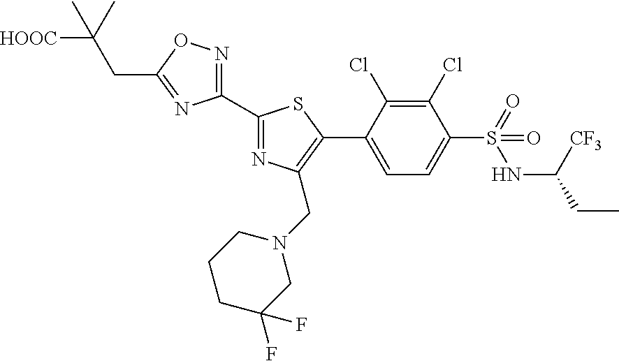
C1(Cl)=C(Cl)C(C2=C(CN3CCCC(F)(F)C3)N=C(C3=NOC(CC([HOOC])(C)C)=N3)S2)=CC=C1S(=O)(NC([CF3])CC)=O
